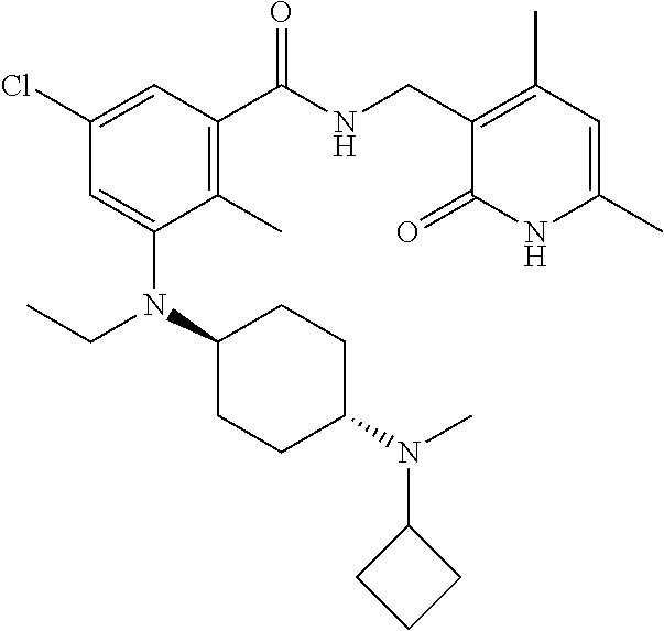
C1(Cl)=CC(C(NCC2=C(C)C=C(C)NC2=O)=O)=C(C)C(N(C2CCC(N(C)C3CCC3)CC2)CC)=C1
